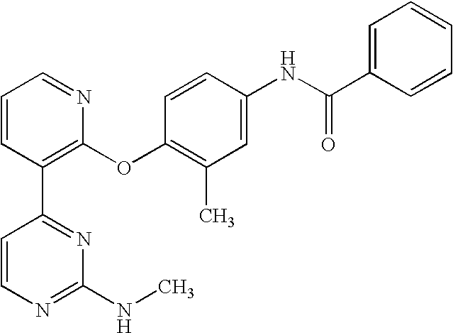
C1=CC(C2=NC(NC)=NC=C2)=C(OC2=C(C)C=C(NC(C3=CC=CC=C3)=O)C=C2)N=C1
